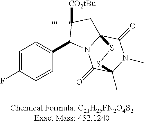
C1=C(F)C=CC(C2N3C4(CC2(C)[CO2tBu])C(=O)N(C)C(C)(C3=O)SS4)=C1
